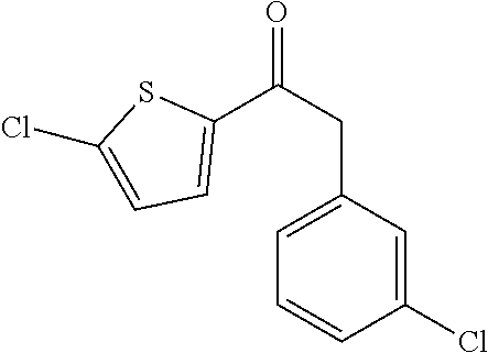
C1=CC(Cl)=CC(CC(C2=CC=C(Cl)S2)=O)=C1
